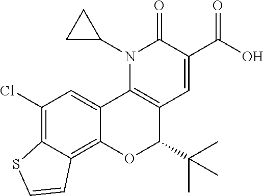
N1(C2CC2)C2=C(C=C(C(O)=O)C1=O)C(C(C)(C)C)OC1=C3C(=C(Cl)C=C21)SC=C3
